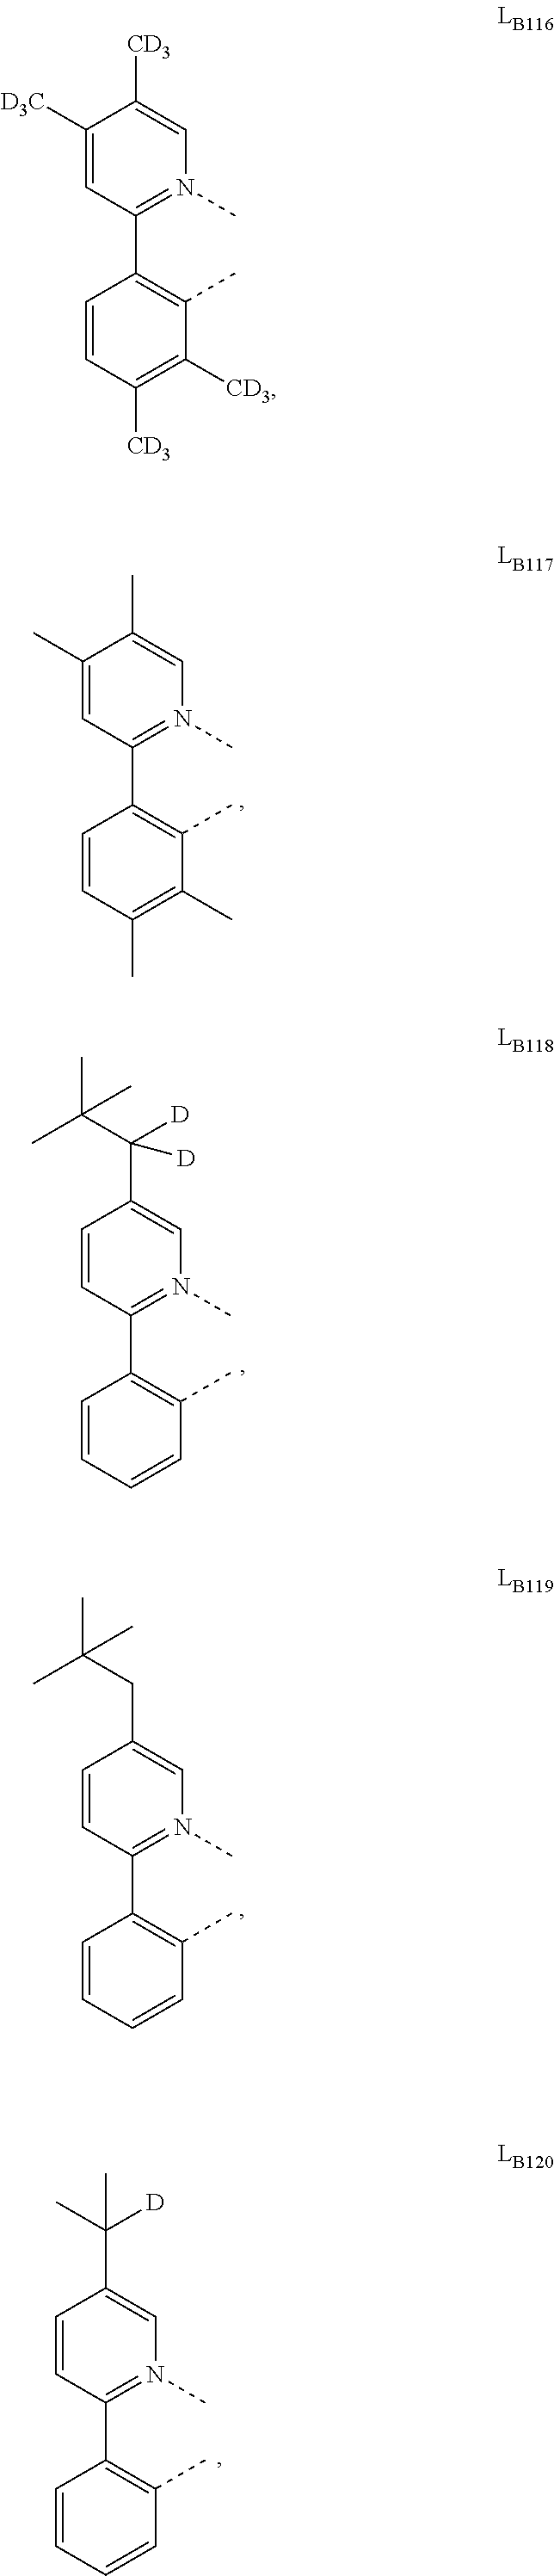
C1(C)=CC(C2=C(C)C(C)=C(C)C=C2)=N(C)C=C1C.C1=CC(C2=C(C)C=CC=C2)=N(C)C=C1CC(C)(C)C.C1([D3C])=CC(C2=C(C)C([CD3])=C([CD3])C=C2)=N(C)C=C1[CD3].C1=CC(C2=C(C)C=CC=C2)=N(C)C=C1C([D])([D])C(C)(C)C.C1=CC(C2=C(C)C=CC=C2)=N(C)C=C1C(C)([D])C
